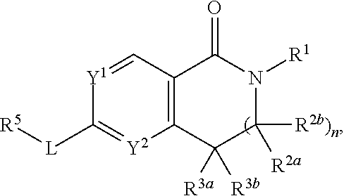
C12=C(C=[Y1]C([L][R5])=[Y2]1)C(=O)N([R1])C([R2b)n])([R2a])C2([R3a])[R3b]
